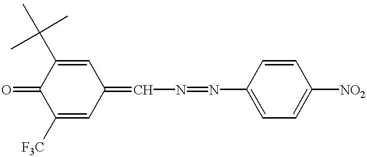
C1([F3C])=CC(=CN=NC2=CC=C([NO2])C=C2)C=C(C(C)(C)C)C1=O
